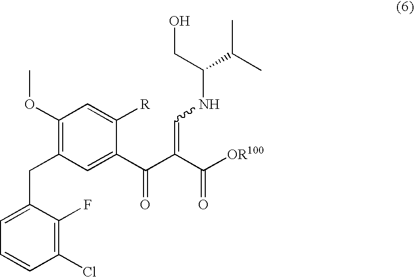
C1(Cl)=C(F)C(CC2=C(OC)C=C([R])C(C(C(C([OR100])=O)=CNC(C(C)C)CO)=O)=C2)=CC=C1
